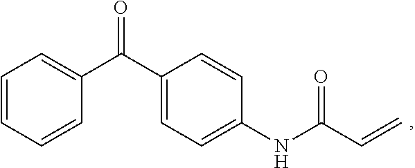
C1(C(C2=CC=CC=C2)=O)=CC=C(NC(C=C)=O)C=C1
